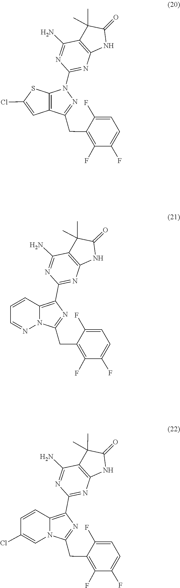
N1(C2=NC3=C(C(N)=N2)C(C)(C)C(=O)N3)N=C(CC2=C(F)C(F)=CC=C2F)C2=C1SC(Cl)=C2.C1(N)=NC(C2=C3C=CC=NN3C(CC3=C(F)C(F)=CC=C3F)=N2)=NC2=C1C(C)(C)C(=O)N2.C1(C2=C3C=CC(Cl)=CN3C(CC3=C(F)C(F)=CC=C3F)=N2)=NC2=C(C(N)=N1)C(C)(C)C(=O)N2
